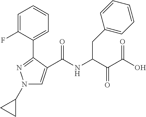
N1(C2CC2)C=C(C(NC(C(C(O)=O)=O)CC2=CC=CC=C2)=O)C(C2=CC=CC=C2F)=N1
